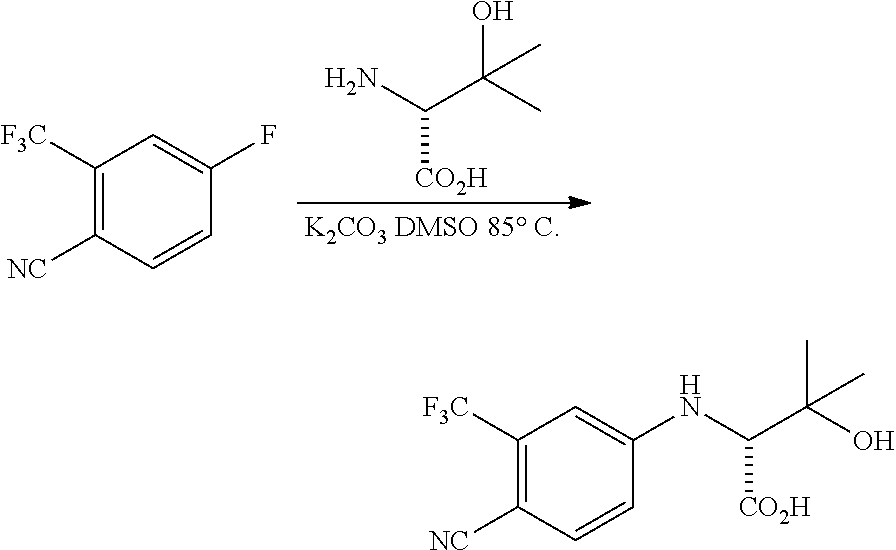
C1([F3C])=C([NC])C=CC(F)=C1.C([CO2H])(N)C(C)(O)C.C1([F3C])=C([NC])C=CC(NC(C(O)(C)C)[CO2H])=C1
